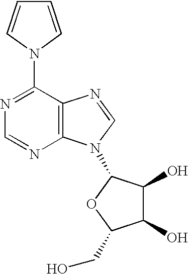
C12=C(N=CN1C1C(O)C(O)C(CO)O1)C(N1C=CC=C1)=NC=N2
